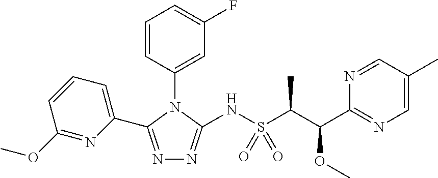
N1=C(C2=CC=CC(OC)=N2)N(C2=CC(F)=CC=C2)C(NS(C(C)C(C2=NC=C(C)C=N2)OC)(=O)=O)=N1
